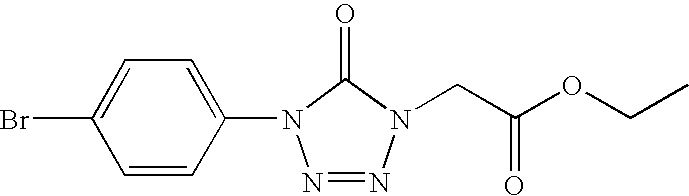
C1(N2N=NN(CC(OCC)=O)C2=O)=CC=C(Br)C=C1
